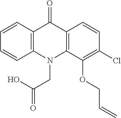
C12=C(N(CC(=O)O)C3=C(C1=O)C=CC(Cl)=C3OCC=C)C=CC=C2
